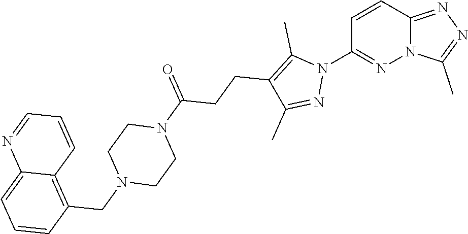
C1=CC2=NN=C(C)N2N=C1N1C(C)=C(CCC(N2CCN(CC3=C4C(=CC=C3)N=CC=C4)CC2)=O)C(C)=N1
